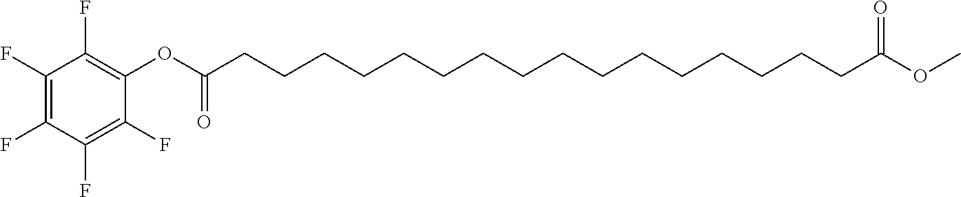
C1(OC(CCCCCCCCCCCCCCCCC(OC)=O)=O)=C(F)C(F)=C(F)C(F)=C1F
